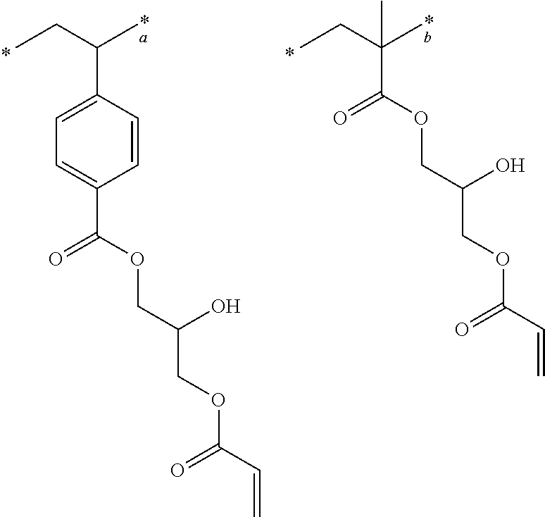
CCC(C)C1=CC=C(C(OCC(COC(C=C)=O)O)=O)C=C1.CCC(C)(C)C(OCC(COC(C=C)=O)O)=O
